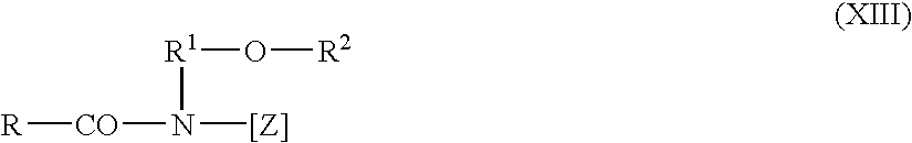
O([R2])[R1]N([[Z]])[CO][R]
